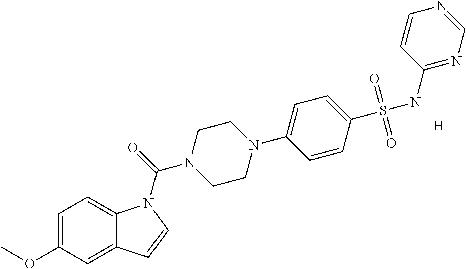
C1=C(OC)C=C2C(=C1)N(C(=O)N1CCN(C3=CC=C(S(NC4=NC=NC=C4)(=O)=O)C=C3)CC1)C=C2.[H]
